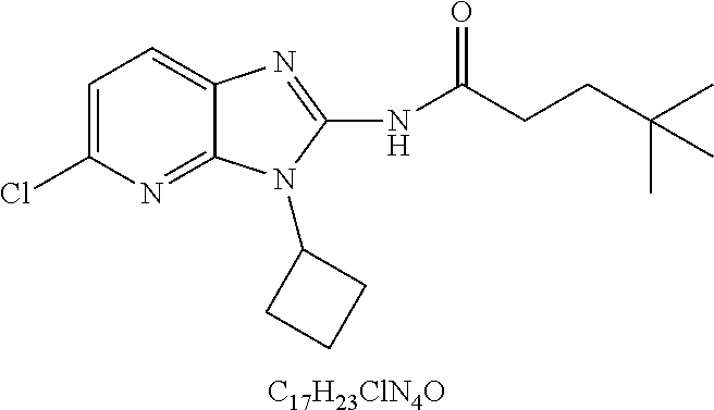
[C17H23ClN4O].C1=C(Cl)N=C2C(=C1)N=C(NC(CCC(C)(C)C)=O)N2C1CCC1
